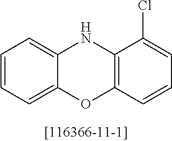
C1=CC=C2C(=C1)NC1=C(O2)C=CC=C1Cl
